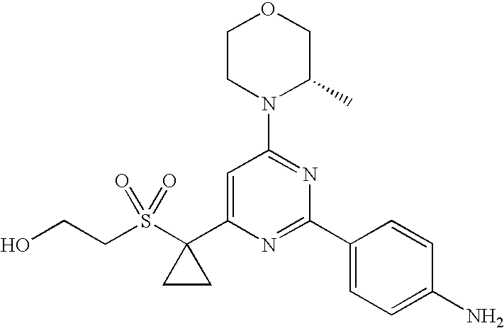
C(S(C1(C2=CC(N3C(C)COCC3)=NC(C3=CC=C(N)C=C3)=N2)CC1)(=O)=O)CO
